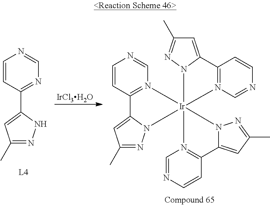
C1=CC2=N(C=N1)[Ir]13(N4C2=CC(C)=N4)(N2=C(C=CN=C2)C2=CC(C)=NN21)N1=C(C=CN=C1)C1=CC(C)=NN13.[IrCl3H2O].C1=CC(C2=CC(C)=NN2)=NC=N1
